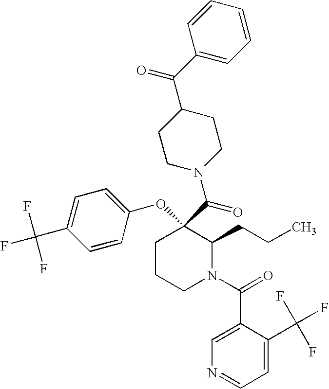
C1CCN(C(=O)C2=CN=CC=C2C(F)(F)F)C(CCC)C1(C(=O)N1CCC(C(C2=CC=CC=C2)=O)CC1)OC1=CC=C(C(F)(F)F)C=C1
